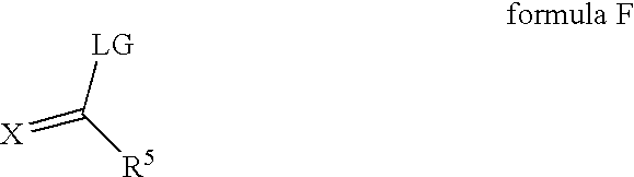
[LG]C([R5])=[X]
